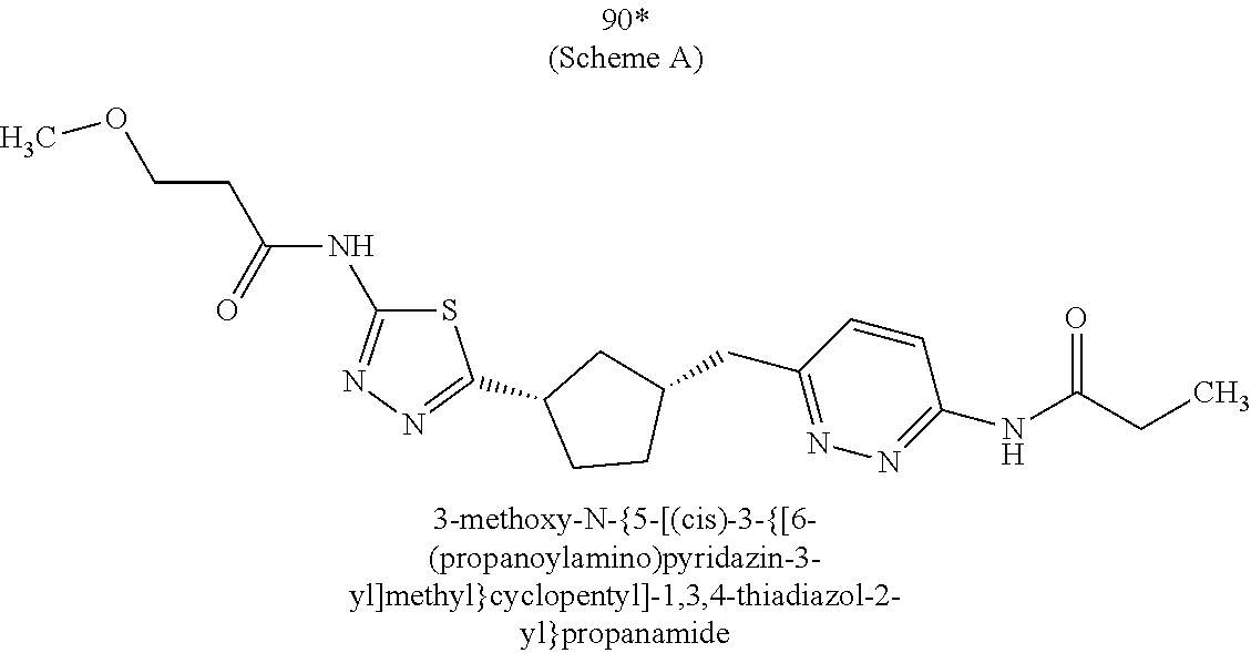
C(C1=NN=C(NC(CC)=O)C=C1)C1CCC(C2=NN=C(NC(CCOC)=O)S2)C1
